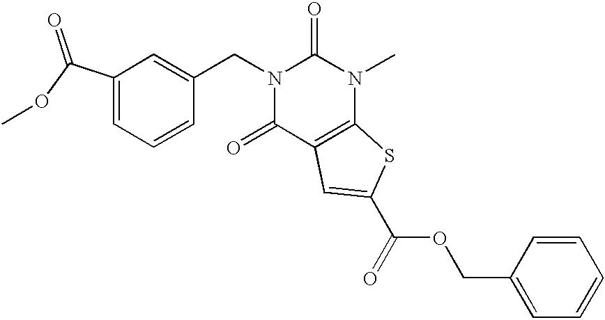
C1(C(OC)=O)=CC=CC(CN2C(=O)C3=C(N(C)C2=O)SC(C(=O)OCC2=CC=CC=C2)=C3)=C1
